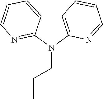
C12=CC=CN=C1N(CCC)C1=C2C=CC=N1
